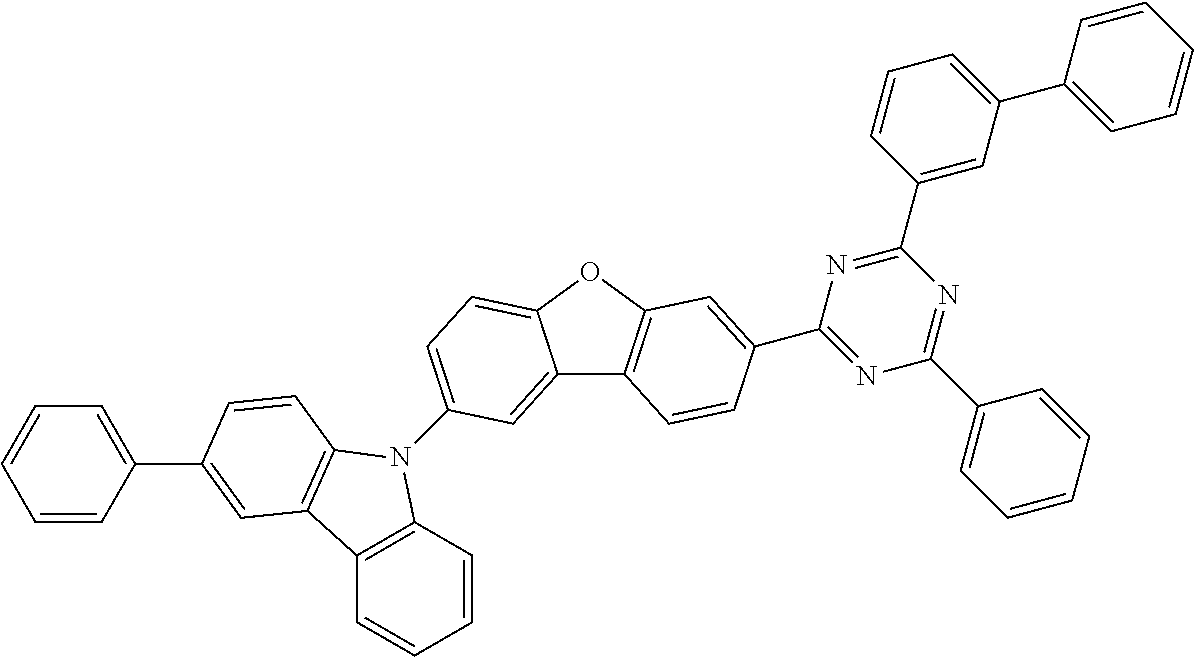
C12=CC(N3C4=C(C=CC=C4)C4=C3C=CC(C3=CC=CC=C3)=C4)=CC=C1OC1=C2C=CC(C2=NC(C3=CC=CC=C3)=NC(C3=CC(C4=CC=CC=C4)=CC=C3)=N2)=C1
